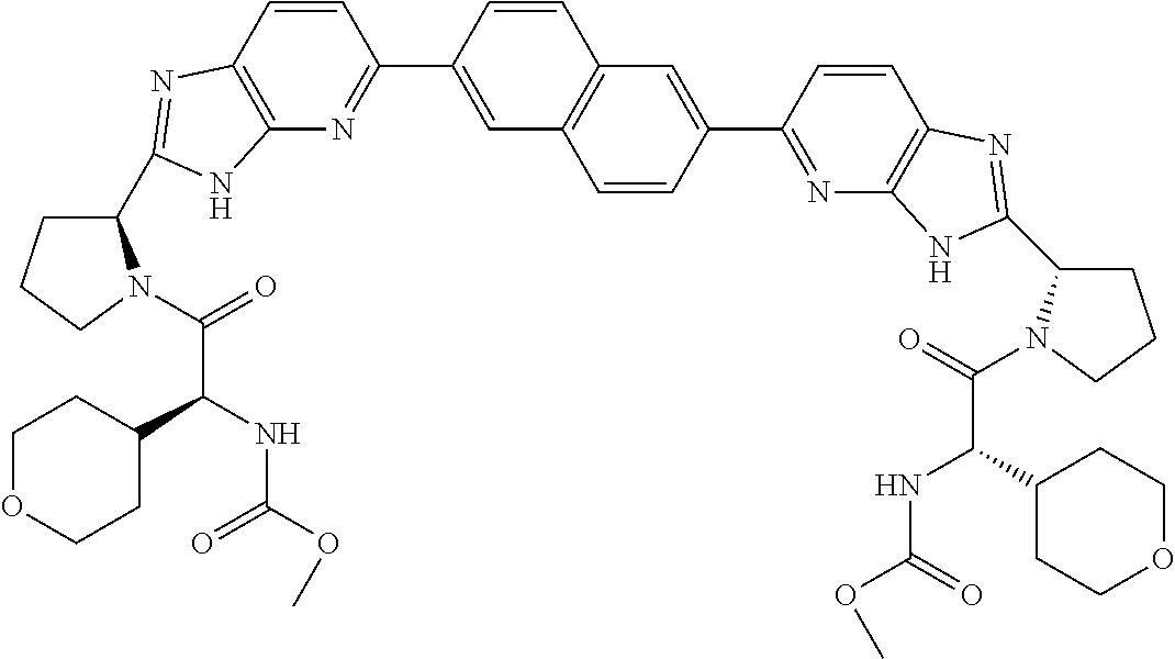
C1(C2=NC3=C(N=C(C4=CC5=C(C=C4)C=C(C4=NC6=C(C=C4)N=C(C4CCCN4C(C(NC(=O)OC)C4CCOCC4)=O)N6)C=C5)C=C3)N2)CCCN1C(C(NC(=O)OC)C1CCOCC1)=O
